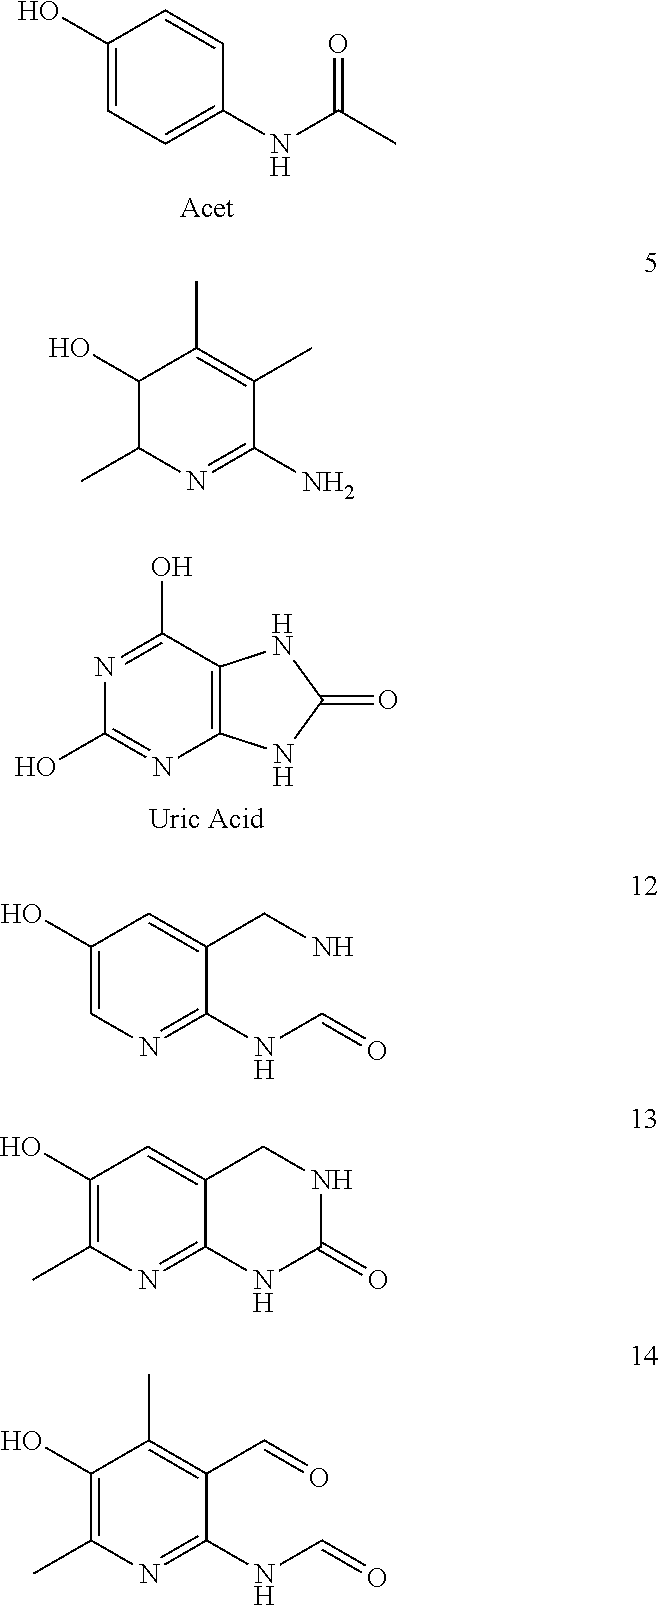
C1(O)=CC=C(NC(C)=O)C=C1.C12=C(C(O)=NC(O)=N1)NC(=O)N2.C1(O)C(C)N=C(N)C(C)=C1C.C1(O)=CN=C(NC=O)C(CN)=C1.C1(O)=C(C)N=C2C(=C1)CNC(=O)N2.C1(O)=C(C)N=C(NC=O)C(C=O)=C1C
